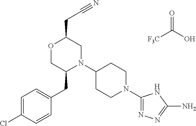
[F3C]C(O)=O.C(C1OCC(CC2=CC=C(Cl)C=C2)N(C2CCN(C3=NN=C(N)N3)CC2)C1)C#N
